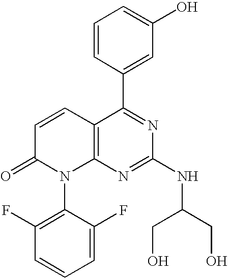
C1=CC(C2=NC(NC(CO)CO)=NC3=C2C=CC(=O)N3C2=C(F)C=CC=C2F)=CC(O)=C1
